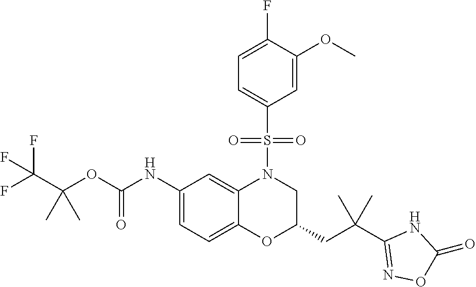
C(OC(NC1=CC=C2C(=C1)N(S(=O)(=O)C1=CC=C(F)C(OC)=C1)CC(CC(C1=NOC(=O)N1)(C)C)O2)=O)(C(F)(F)F)(C)C
